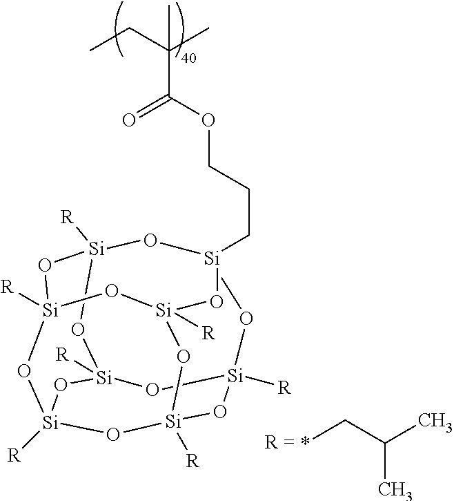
[Si]12([R])O[Si]3([R])O[Si]4([R])O[Si]([R])(O1)O[Si]1(CCCOC(C(C)(CC)C)=O)O[Si]([R])(O2)O[Si]([R])(O3)O[Si]([R])(O4)O1.*CC(C)C
